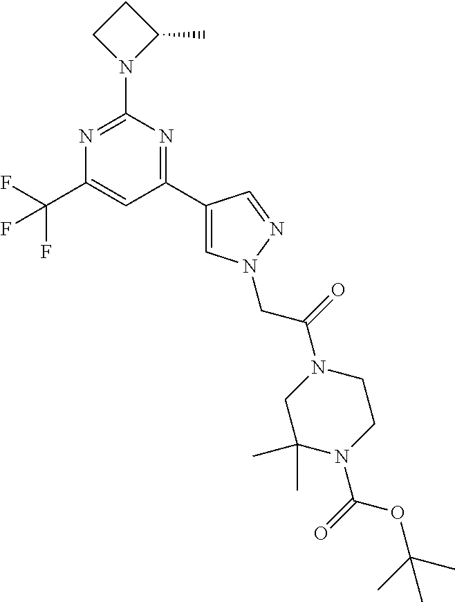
C1(C2=CN(CC(=O)N3CC(C)(C)N(C(OC(C)(C)C)=O)CC3)N=C2)=NC(N2C(C)CC2)=NC(C(F)(F)F)=C1
